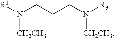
[R1]N(CCCN([R3])[CH2CH3])[CH2CH3]
